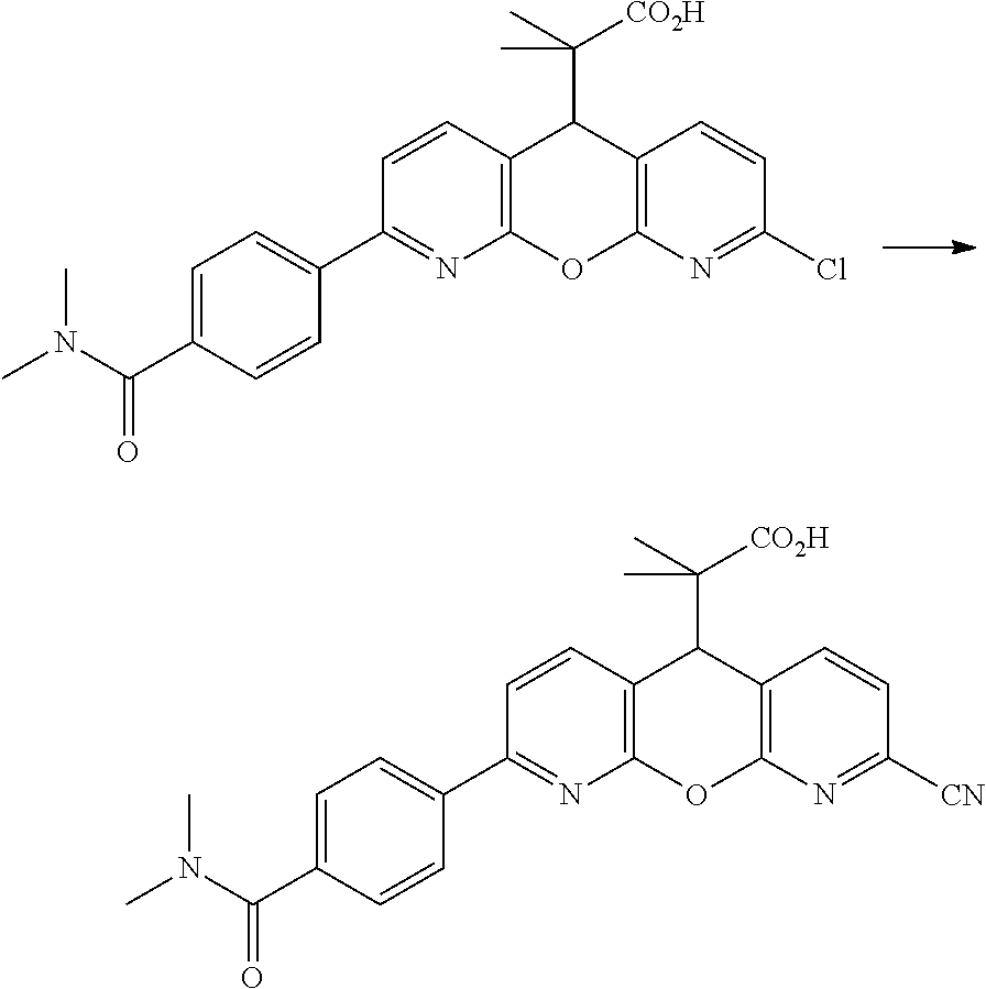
C12=C(N=C(Cl)C=C1)OC1=C(C2C(C)([CO2H])C)C=CC(C2=CC=C(C(N(C)C)=O)C=C2)=N1.C12=C(N=C([CN])C=C1)OC1=C(C2C(C)([CO2H])C)C=CC(C2=CC=C(C(N(C)C)=O)C=C2)=N1
